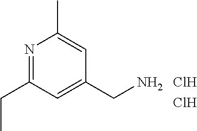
Cl.Cl.N1=C(CC)C=C(CN)C=C1C
